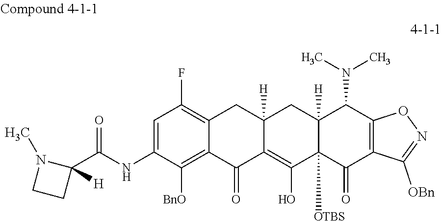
C1=C(NC(C2([H])N(C)CC2)=O)C([BnO])=C2C(=C1F)CC1([H])C(=C(O)C3([OTBS])C([H])(C1)C(N(C)C)C1=C(C3=O)C([OBn])=NO1)C2=O
